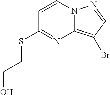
C1=CN2C(=C(Br)C=N2)N=C1SCCO
